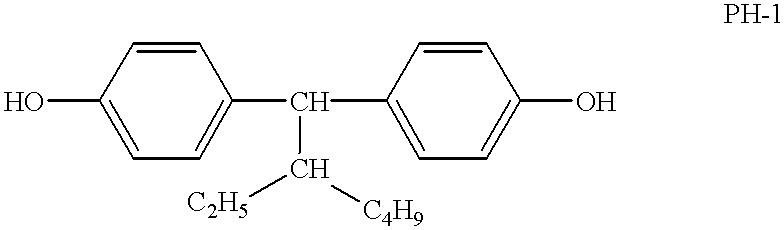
C1(O)=CC=C(C(C2=CC=C(O)C=C2)C([C4H9])[C2H5])C=C1
